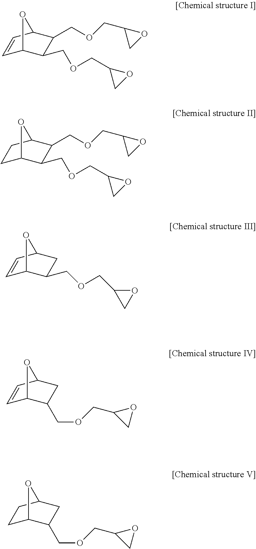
C1=CC2CC(COCC3CO3)C1O2.C1C2C(COCC3CO3)CC(C1)O2.C1=CC2CC(COCC3CO3)C1O2.C1=CC2C(COCC3CO3)C(COCC3CO3)C1O2.C1C2C(COCC3CO3)C(COCC3CO3)C(C1)O2
